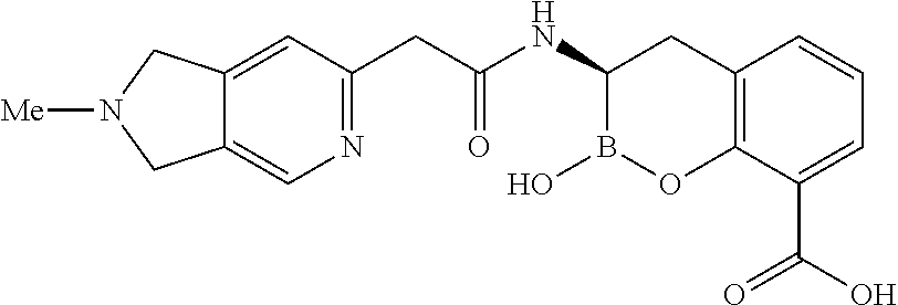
C12=C(C(C(O)=O)=CC=C1)OB(O)C(NC(=O)CC1=NC=C3C(=C1)CN([Me])C3)C2
